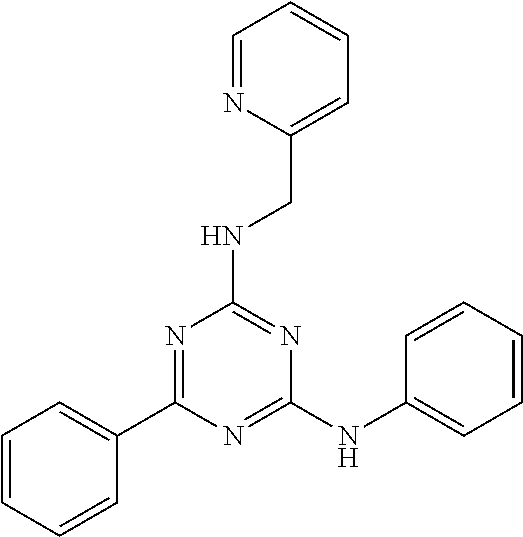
N(CC1=CC=CC=N1)C1=NC(NC2=CC=CC=C2)=NC(C2=CC=CC=C2)=N1
